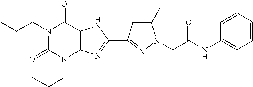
N1(CCC)C(=O)N(CCC)C2=C(C1=O)NC(C1=NN(CC(NC3=CC=CC=C3)=O)C(C)=C1)=N2
